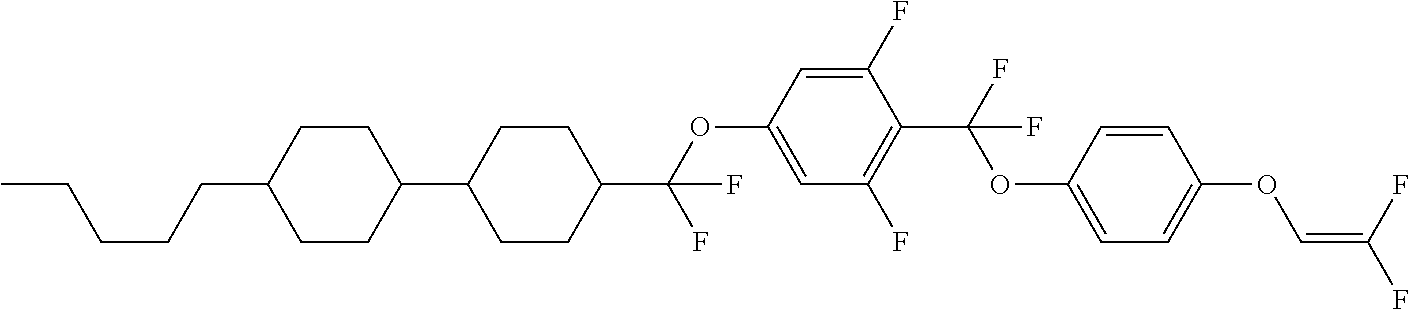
C1CC(C2CCC(C(OC3=CC(F)=C(C(F)(OC4=CC=C(OC=C(F)F)C=C4)F)C(F)=C3)(F)F)CC2)CCC1CCCCC
